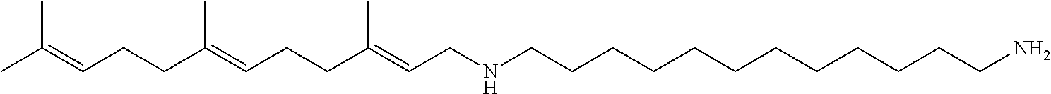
C(C(=CCCC(=CCNCCCCCCCCCCCCN)C)C)CC=C(C)C
